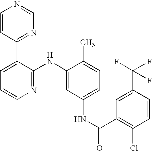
C1=CC(C2=CC=CN=C2NC2=CC(NC(C3=C(Cl)C=CC(C(F)(F)F)=C3)=O)=CC=C2C)=NC=N1
